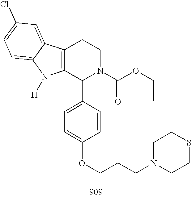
C12=C(C(C3=CC=C(OCCCN4CCSCC4)C=C3)N(C(OCC)=O)CC1)N([H])C1=CC=C(Cl)C=C21
